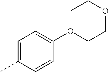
C1=C(C)C=CC(OCCOCC)=C1
